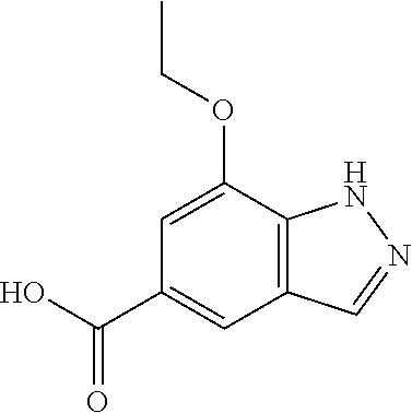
C12=C(C(OCC)=CC(C(O)=O)=C1)NN=C2
